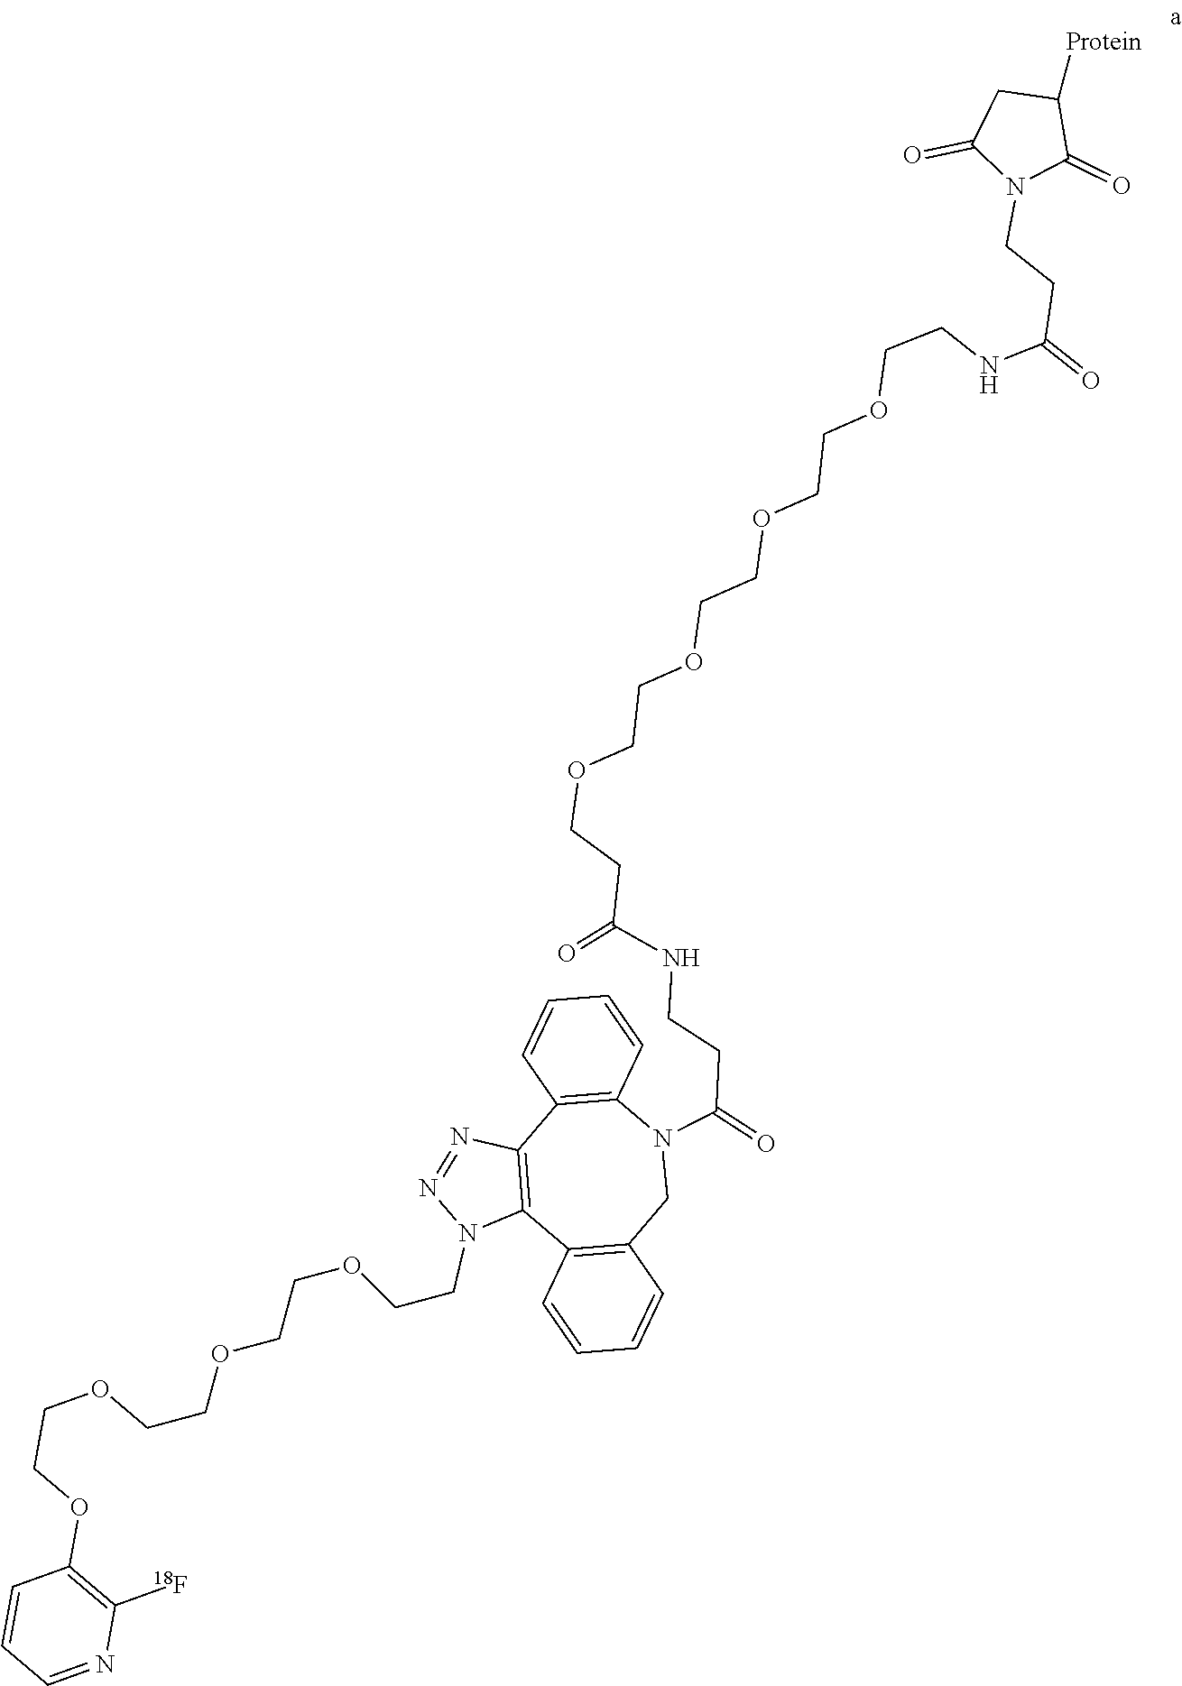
C1=CC=NC([18F])=C1OCCOCCOCCOCCN1C2=C(N=N1)C1=C(N(C(CCNC(CCOCCOCCOCCOCCNC(CCN3C(=O)C([Protein])CC3=O)=O)=O)=O)CC3=C2C=CC=C3)C=CC=C1
